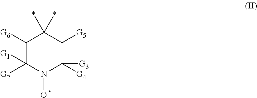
C1([G6])C([G2])([G1])N(O)C([G4])([G3])C([G5])C1(*)*
